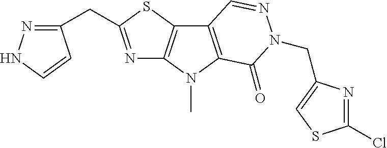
N1=C(CC2=NNC=C2)SC2=C1N(C)C1=C2C=NN(CC2=CSC(Cl)=N2)C1=O
